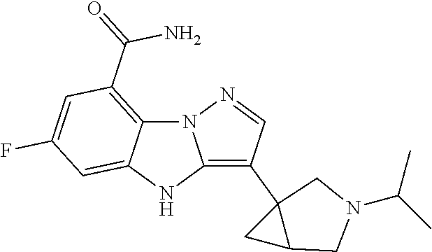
N12C3=C(C(N)=O)C=C(F)C=C3NC1=C(C13C(C1)CN(C(C)C)C3)C=N2
